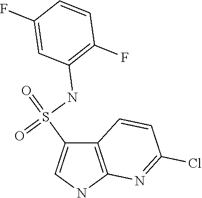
C12=C(NC=C1S(=O)(NC1=C(F)C=CC(F)=C1)=O)N=C(Cl)C=C2
